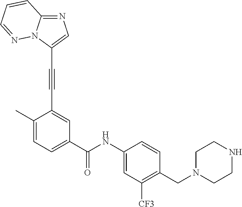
C1(C)=CC=C(C(NC2=CC([CF3])=C(CN3CCNCC3)C=C2)=O)C=C1C#CC1=CN=C2N1N=CC=C2
